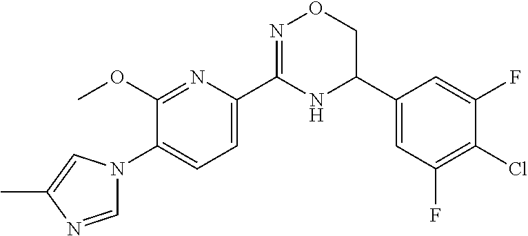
C1(OC)=NC(C2=NOCC(C3=CC(F)=C(Cl)C(F)=C3)N2)=CC=C1N1C=NC(C)=C1
